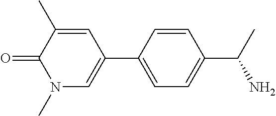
C1=C(C2=CN(C)C(=O)C(C)=C2)C=CC(C(N)C)=C1
